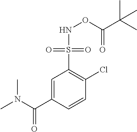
C1=C(C(N(C)C)=O)C=CC(Cl)=C1S(=O)(=O)NOC(C(C)(C)C)=O
